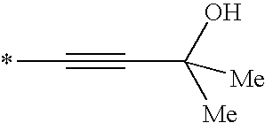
*C#CC([Me])(O)[Me]
